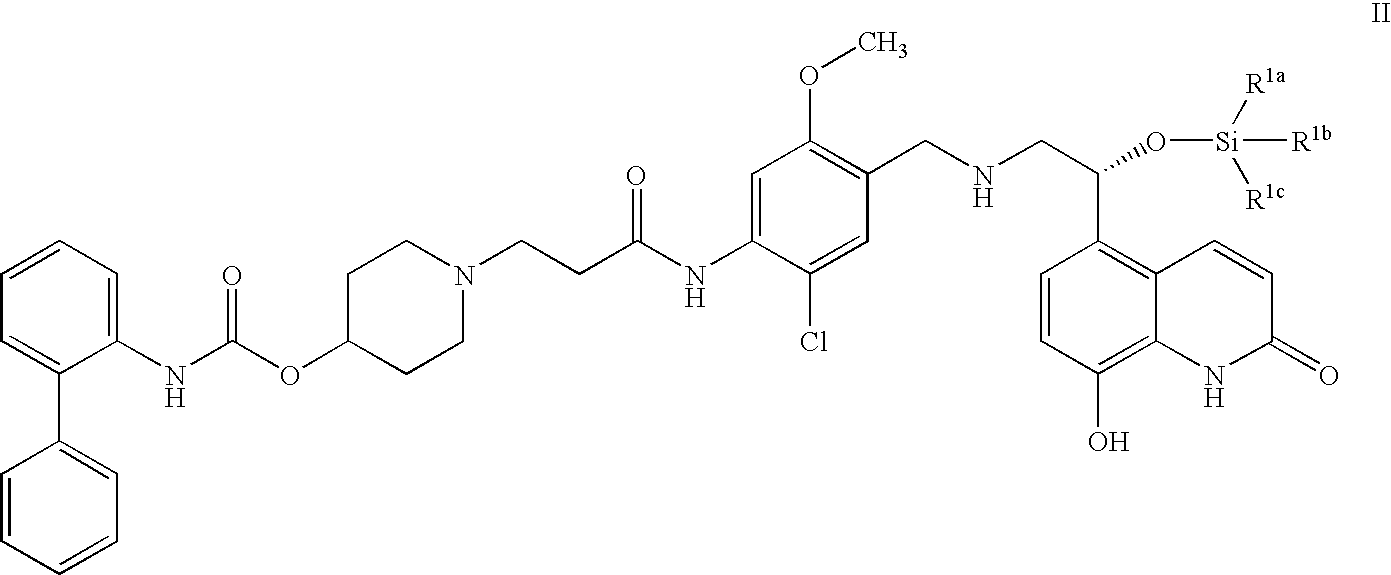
C1=CC=C(NC(OC2CCN(CCC(NC3=CC(OC)=C(CNCC(O[Si]([R1b])([R1a])[R1c])C4=C5C(=C(O)C=C4)NC(=O)C=C5)C=C3Cl)=O)CC2)=O)C(C2=CC=CC=C2)=C1
